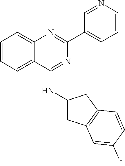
C1(C2=CC=CN=C2)=NC2=CC=CC=C2C(NC2CC3=C(C2)C=CC(I)=C3)=N1
